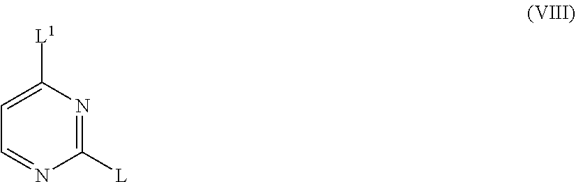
C1([L])=NC([L1])=CC=N1
